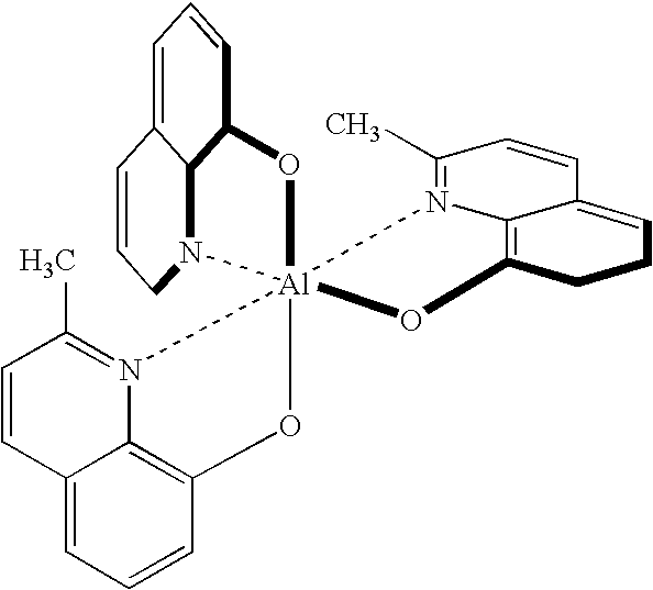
O1C2=C3C(=CC=C2)C=CC(C)=N3[Al]123(N1=C(C)C=CC4=CCCC(=C14)O2)N1CC=CC2=CC=CC(C12)O3
